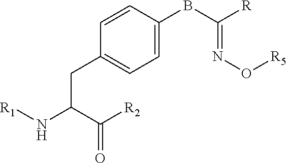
C1=CC(CC(C([R2])=O)N[R1])=CC=C1BC([R])=NO[R5]
